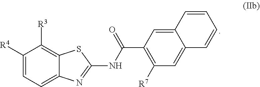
C1([R4])=CC=C2C(=C1[R3])SC(NC(C1=C([R7])C=C3C(=C1)C=CC=C3)=O)=N2
